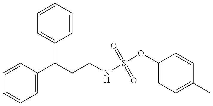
C1=CC(C(CCNS(OC2=CC=C(C)C=C2)(=O)=O)C2=CC=CC=C2)=CC=C1
